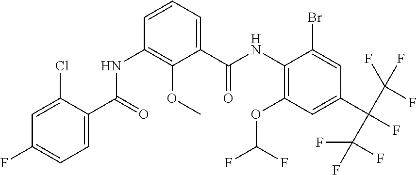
C1=C(Cl)C(C(=O)NC2=C(OC)C(C(NC3=C(OC(F)F)C=C(C(C(F)(F)F)(C(F)(F)F)F)C=C3Br)=O)=CC=C2)=CC=C1F
